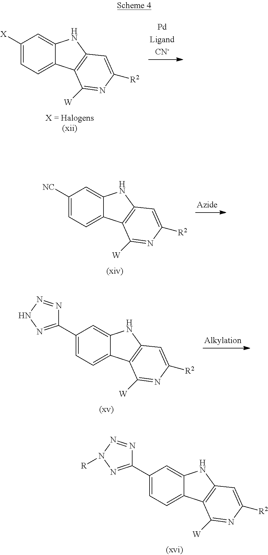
C1([X])=CC=C2C(=C1)NC1=C2C([W])=NC([R2])=C1.C1([NC])=CC=C2C(=C1)NC1=C2C([W])=NC([R2])=C1.C1(C2=NNN=N2)=CC=C2C(=C1)NC1=C2C([W])=NC([R2])=C1.C1(C2=NN([R])N=N2)=CC=C2C(=C1)NC1=C2C([W])=NC([R2])=C1
